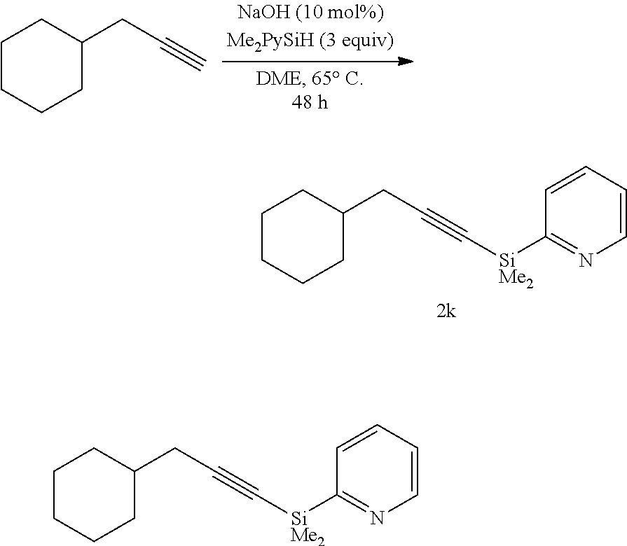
C1CCCC(CC#C[SiMe2]C2=NC=CC=C2)C1.C1CCCC(CC#C)C1.C1CCCC(CC#C[SiMe2]C2=NC=CC=C2)C1
